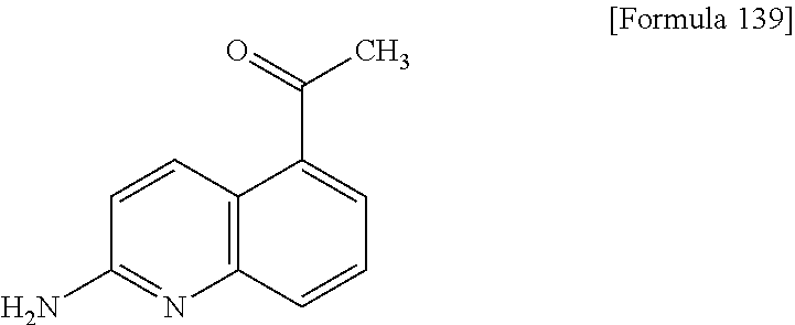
C12=C(C=CC(N)=N1)C(C(=O)C)=CC=C2
